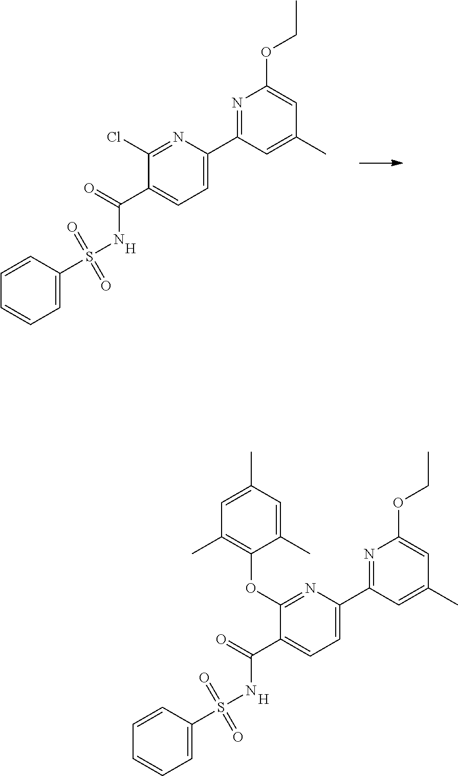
CCOC1=CC(C)=CC(C2=CC=C(C(=O)NS(=O)(=O)C3=CC=CC=C3)C(Cl)=N2)=N1.[H].CCOC1=CC(C)=CC(C2=CC=C(C(NS(=O)(=O)C3=CC=CC=C3)=O)C(OC3=C(C)C=C(C)C=C3C)=N2)=N1.[H]
